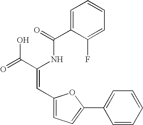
C1=C(C(=O)NC(C(=O)O)=CC2=CC=C(C3=CC=CC=C3)O2)C(F)=CC=C1
